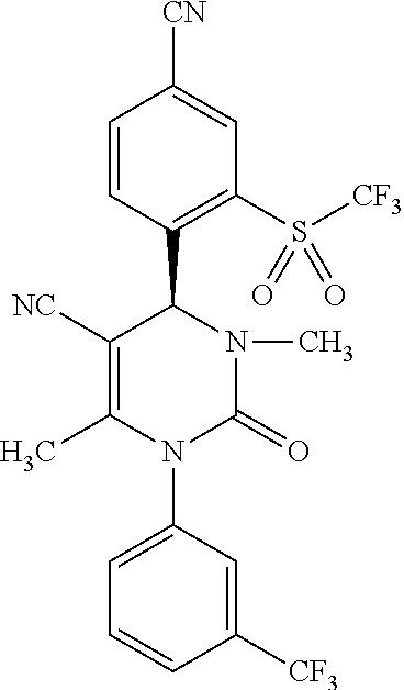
C1([NC])=C(C)N(C2=CC=CC([CF3])=C2)C(=O)N(C)C1C1=C(S([CF3])(=O)=O)C=C([CN])C=C1
